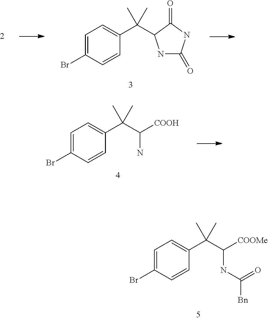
C1=C(Br)C=CC(C(C(NC(=O)[Bn])[COOMe])(C)C)=C1.C1=C(Br)C=CC(C(C)(C)C2NC(=O)NC2=O)=C1.C1=C(Br)C=CC(C(C(N)[COOH])(C)C)=C1
